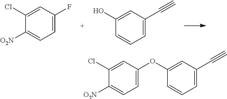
C1(Cl)=CC(OC2=CC(C#C)=CC=C2)=CC=C1[O2N].C1(Cl)=CC(F)=CC=C1[O2N].C1(O)=CC(C#C)=CC=C1
